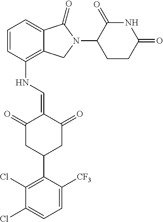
C12=C(NC=C3C(=O)CC(C4=C(Cl)C(Cl)=CC=C4[CF3])CC3=O)C=CC=C1C(=O)N(C1C(=O)NC(=O)CC1)C2
